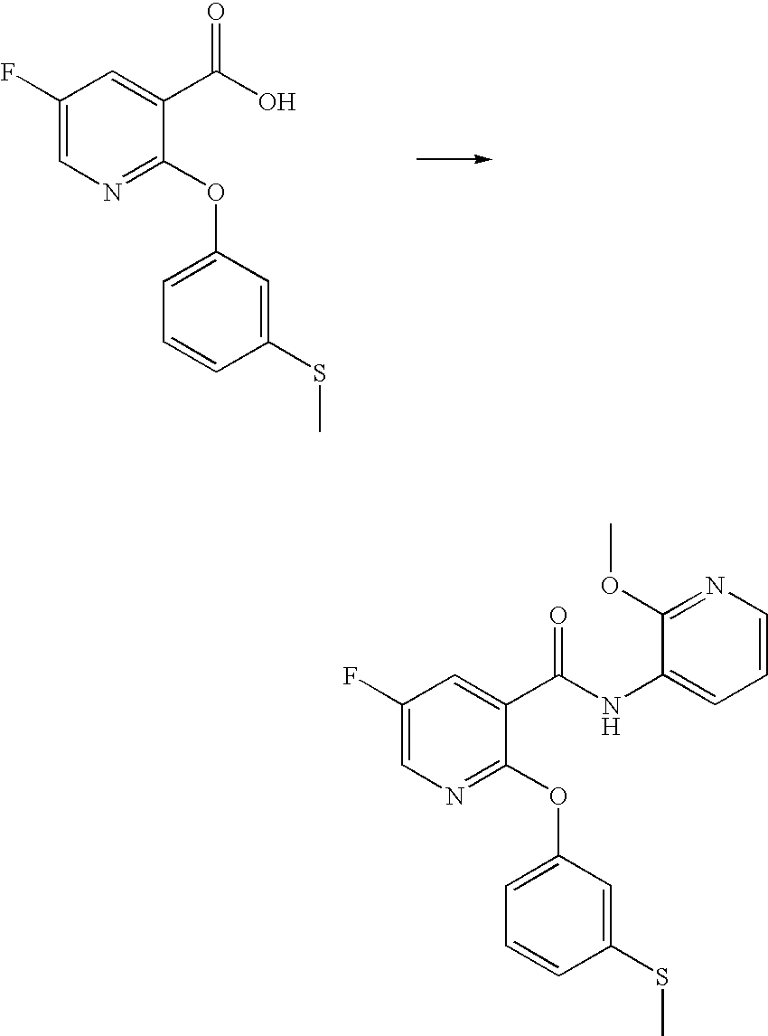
C1(F)=CN=C(OC2=CC=CC(SC)=C2)C(C(O)=O)=C1.C1(F)=CN=C(OC2=CC=CC(SC)=C2)C(C(NC2=CC=CN=C2OC)=O)=C1
